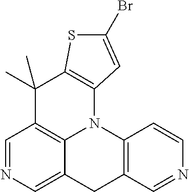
C1=NC=C2C3=C1C(C)(C)C1=C(N3C3=C(C2)C=NC=C3)C=C(Br)S1
